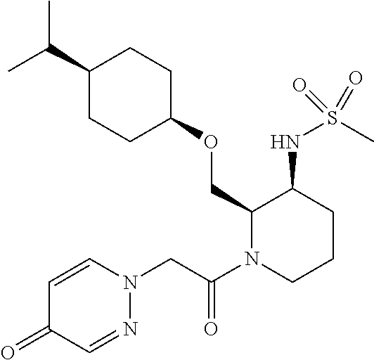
C(C)(C)C1CCC(OCC2N(C(CN3C=CC(=O)C=N3)=O)CCCC2NS(C)(=O)=O)CC1
